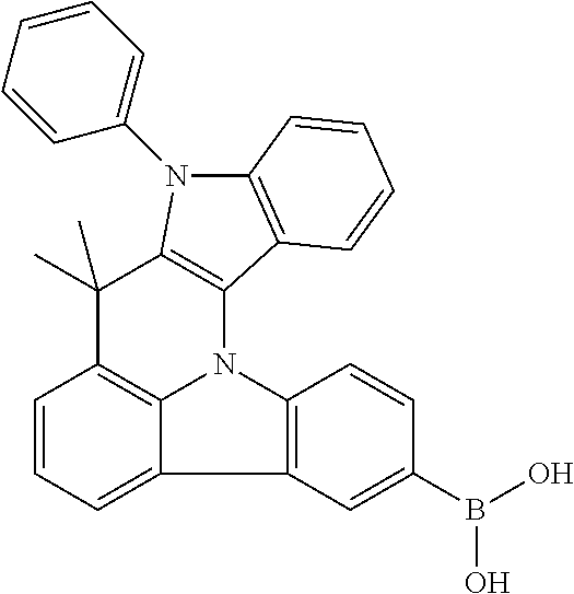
C1=CC=C2C3=C1C(C)(C)C1=C(N3C3=C2C=C(B(O)O)C=C3)C2=C(C=CC=C2)N1C1=CC=CC=C1
